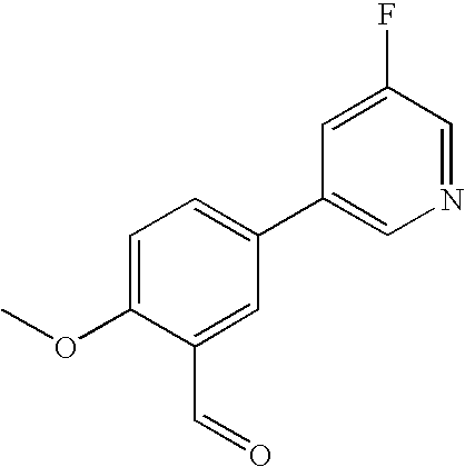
C(C1=CC(C2=CN=CC(F)=C2)=CC=C1OC)=O
